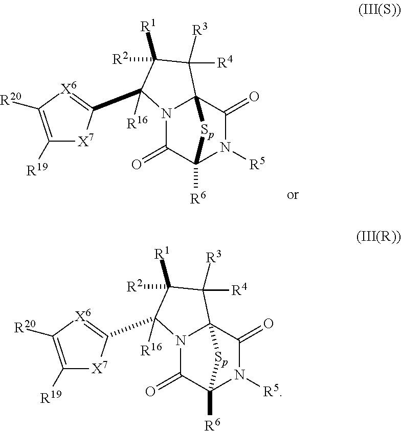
N12C(=O)C3([R6])N([R5])C(=O)C1(C([R3])([R4])C([R2])([R1])C2(C1=[X6]C([R20])=C([R19])[X7]1)[R16])[Sp]3.N12C(=O)C3([R6])N([R5])C(=O)C1(C([R3])([R4])C([R2])([R1])C2(C1=[X6]C([R20])=C([R19])[X7]1)[R16])[Sp]3
